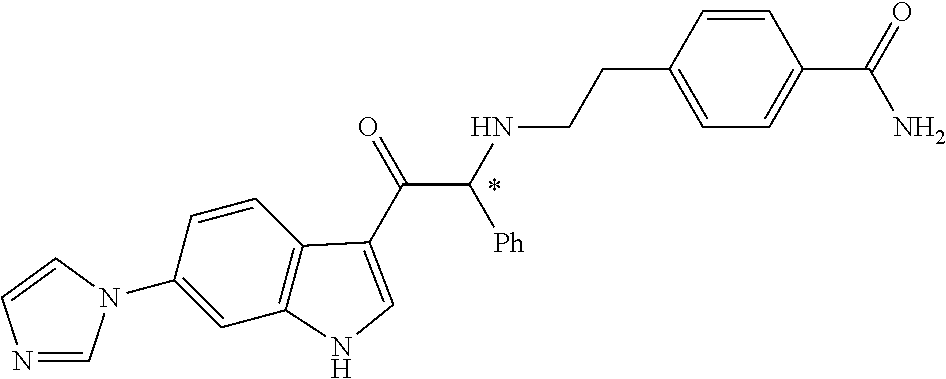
C1(N2C=NC=C2)=CC2=C(C=C1)C(C(=O)C(NCCC1=CC=C(C(=O)N)C=C1)[Ph])=CN2
